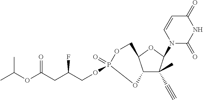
C12C(C)(C#C)C(N3C(=O)NC(=O)C=C3)OC1COP(=O)(OCC(CC(OC(C)C)=O)F)O2
